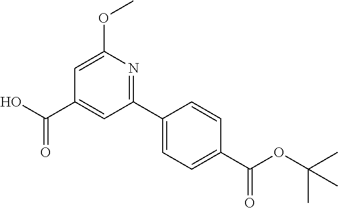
C1(C2=NC(OC)=CC(C(O)=O)=C2)=CC=C(C(OC(C)(C)C)=O)C=C1
